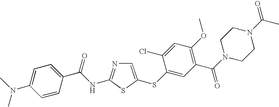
C1=C(SC2=CC(C(N3CCN(C(C)=O)CC3)=O)=C(OC)C=C2Cl)SC(NC(C2=CC=C(N(C)C)C=C2)=O)=N1
